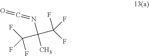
FC(F)(C(C(F)(F)F)(C)N=C=O)F
